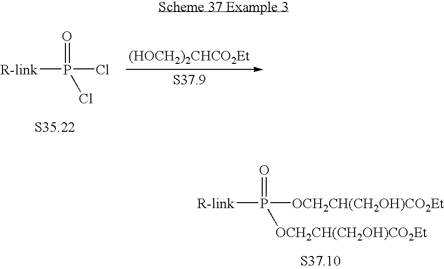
[R-link]P(Cl)(Cl)=O.[(HOCH2)2CHCO2Et].[R-link]P([OCH2CH(CH2OH)CO2Et])([OCH2CH(CH2OH)CO2Et])=O
